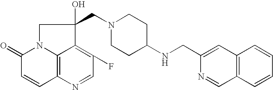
C12=C3N(C(=O)C=C1)CC(O)(CN1CCC(NCC4=CC5=C(C=CC=C5)C=N4)CC1)C3=C(F)C=N2
